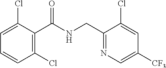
C1(Cl)=C(C(NCC2=NC=C([CF3])C=C2Cl)=O)C(Cl)=CC=C1
